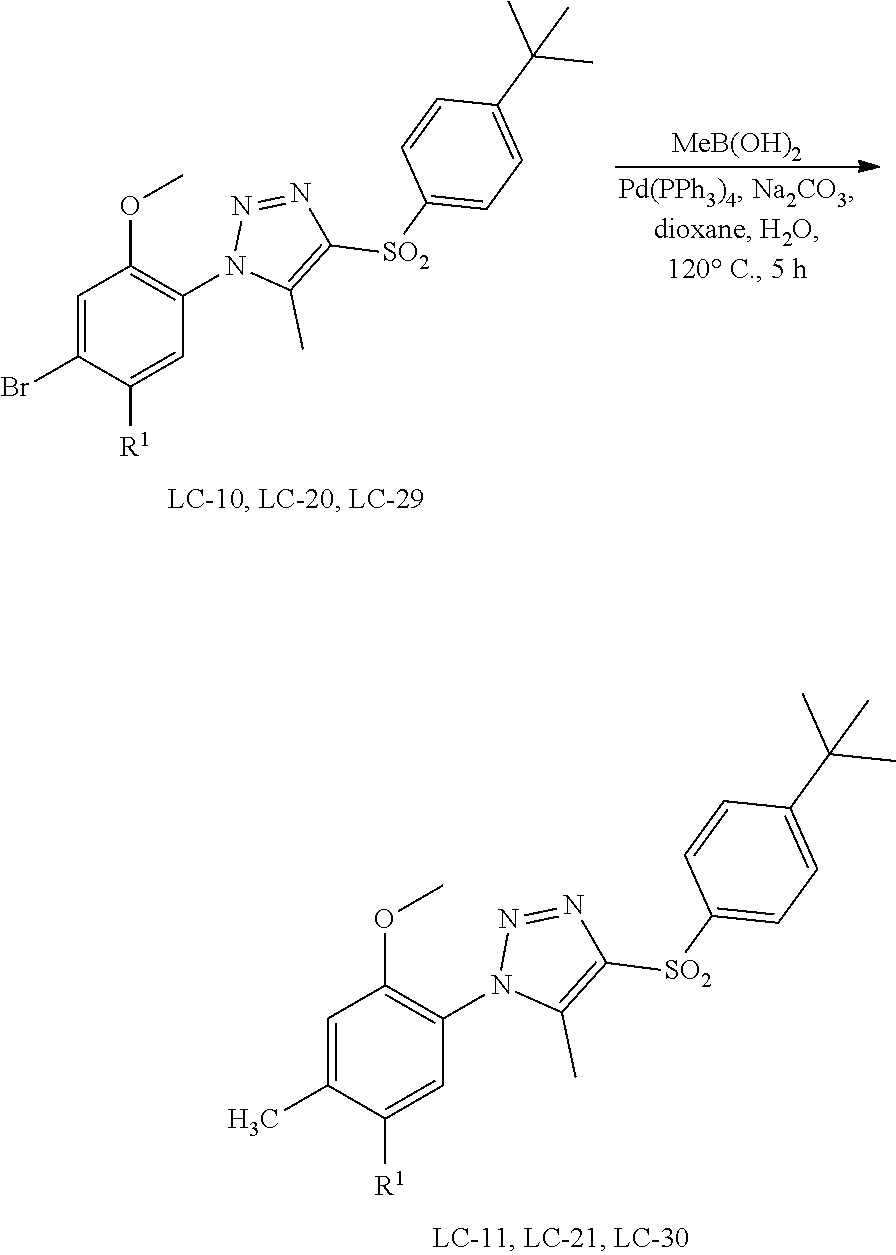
[MeB(OH)2].C1=C(Br)C([R1])=CC(N2C(C)=C([SO2]C3=CC=C(C(C)(C)C)C=C3)N=N2)=C1OC.C1=C(C)C([R1])=CC(N2C(C)=C([SO2]C3=CC=C(C(C)(C)C)C=C3)N=N2)=C1OC
